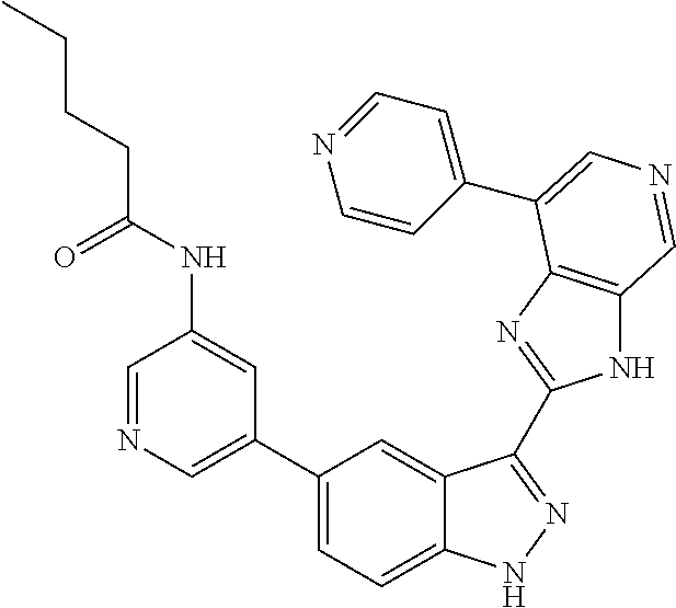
C1(C2=CN=CC(NC(CCCC)=O)=C2)=CC=C2C(=C1)C(C1=NC3=C(N1)C=NC=C3C1=CC=NC=C1)=NN2
